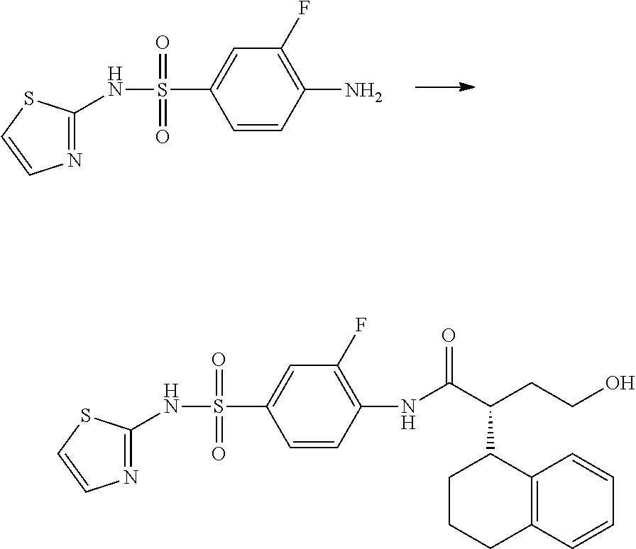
N1=C(NS(C2=CC(F)=C(N)C=C2)(=O)=O)SC=C1.N1=C(NS(C2=CC(F)=C(NC(C(CCO)C3CCCC4=C3C=CC=C4)=O)C=C2)(=O)=O)SC=C1
